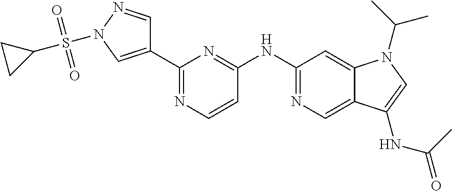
C1(NC2=NC(C3=CN(S(C4CC4)(=O)=O)N=C3)=NC=C2)=NC=C2C(=C1)N(C(C)C)C=C2NC(=O)C
